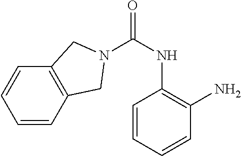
C1=CC=CC(N)=C1NC(=O)N1CC2=C(C=CC=C2)C1
